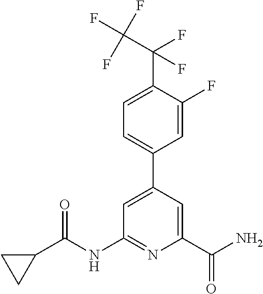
C1=C(C2=CC=C(C(C(F)(F)F)(F)F)C(F)=C2)C=C(C(N)=O)N=C1NC(C1CC1)=O
